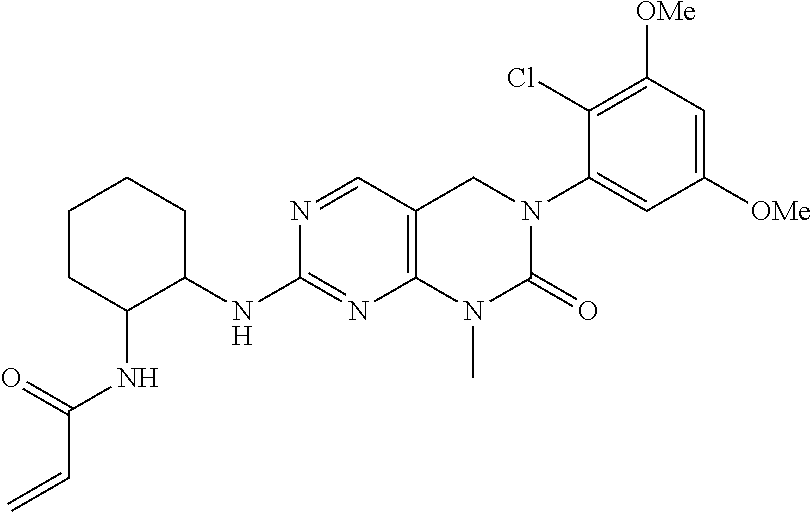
C12=C(C=NC(NC3CCCCC3NC(C=C)=O)=N1)CN(C1=CC([OMe])=CC([OMe])=C1Cl)C(=O)N2C
